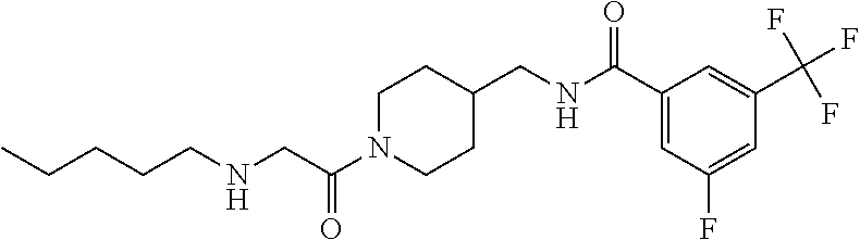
N(CC(N1CCC(CNC(C2=CC(F)=CC(C(F)(F)F)=C2)=O)CC1)=O)CCCCC
